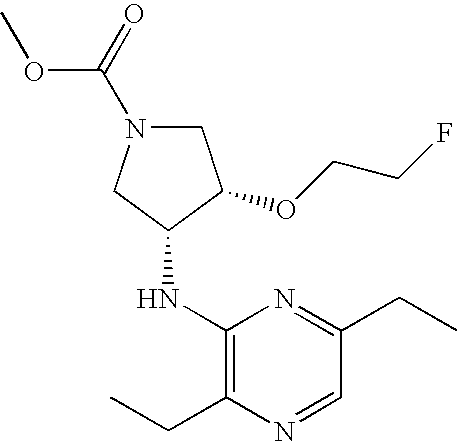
C1(NC2CN(C(OC)=O)CC2OCCF)=C(CC)N=CC(CC)=N1
